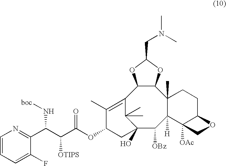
C12=C(C)C(OC(C(C(C3=NC=CC=C3F)N[boc])[OTIPS])=O)CC(O)(C1(C)C)C([OBz])C1([H])C(C)(C3C2OC(CN(C)C)O3)CCC2C1([OAc])CO2
